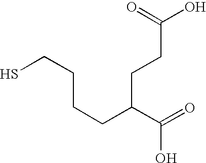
C(C(C(=O)O)CCC(O)=O)CCCS
